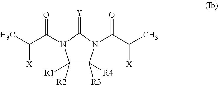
C1([R2])([R1])C([R4])([R3])N(C(C(C)[X])=O)C(=[Y])N1C(C(C)[X])=O
